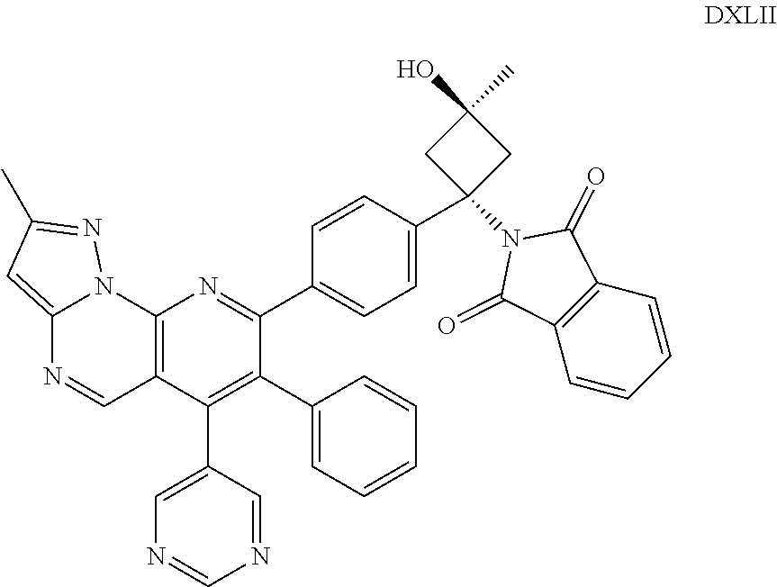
C12=CC(C)=NN1C1=C(C=N2)C(C2=CN=CN=C2)=C(C2=CC=CC=C2)C(C2=CC=C(C3(N4C(=O)C5=C(C4=O)C=CC=C5)CC(O)(C)C3)C=C2)=N1
